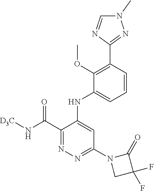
C1(C(N[D3C])=O)=NN=C(N2CC(F)(F)C2=O)C=C1NC1=CC=CC(C2=NN(C)C=N2)=C1OC
